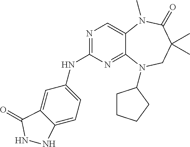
N1=C(NC2=CC=C3C(=C2)C(=O)NN3)N=C2C(=C1)N(C)C(=O)C(C)(C)CN2C1CCCC1
